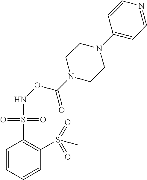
N(OC(=O)N1CCN(C2=CC=NC=C2)CC1)S(C1=C(S(=O)(=O)C)C=CC=C1)(=O)=O
